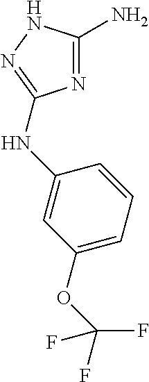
N1=C(N)NN=C1NC1=CC(OC(F)(F)F)=CC=C1
